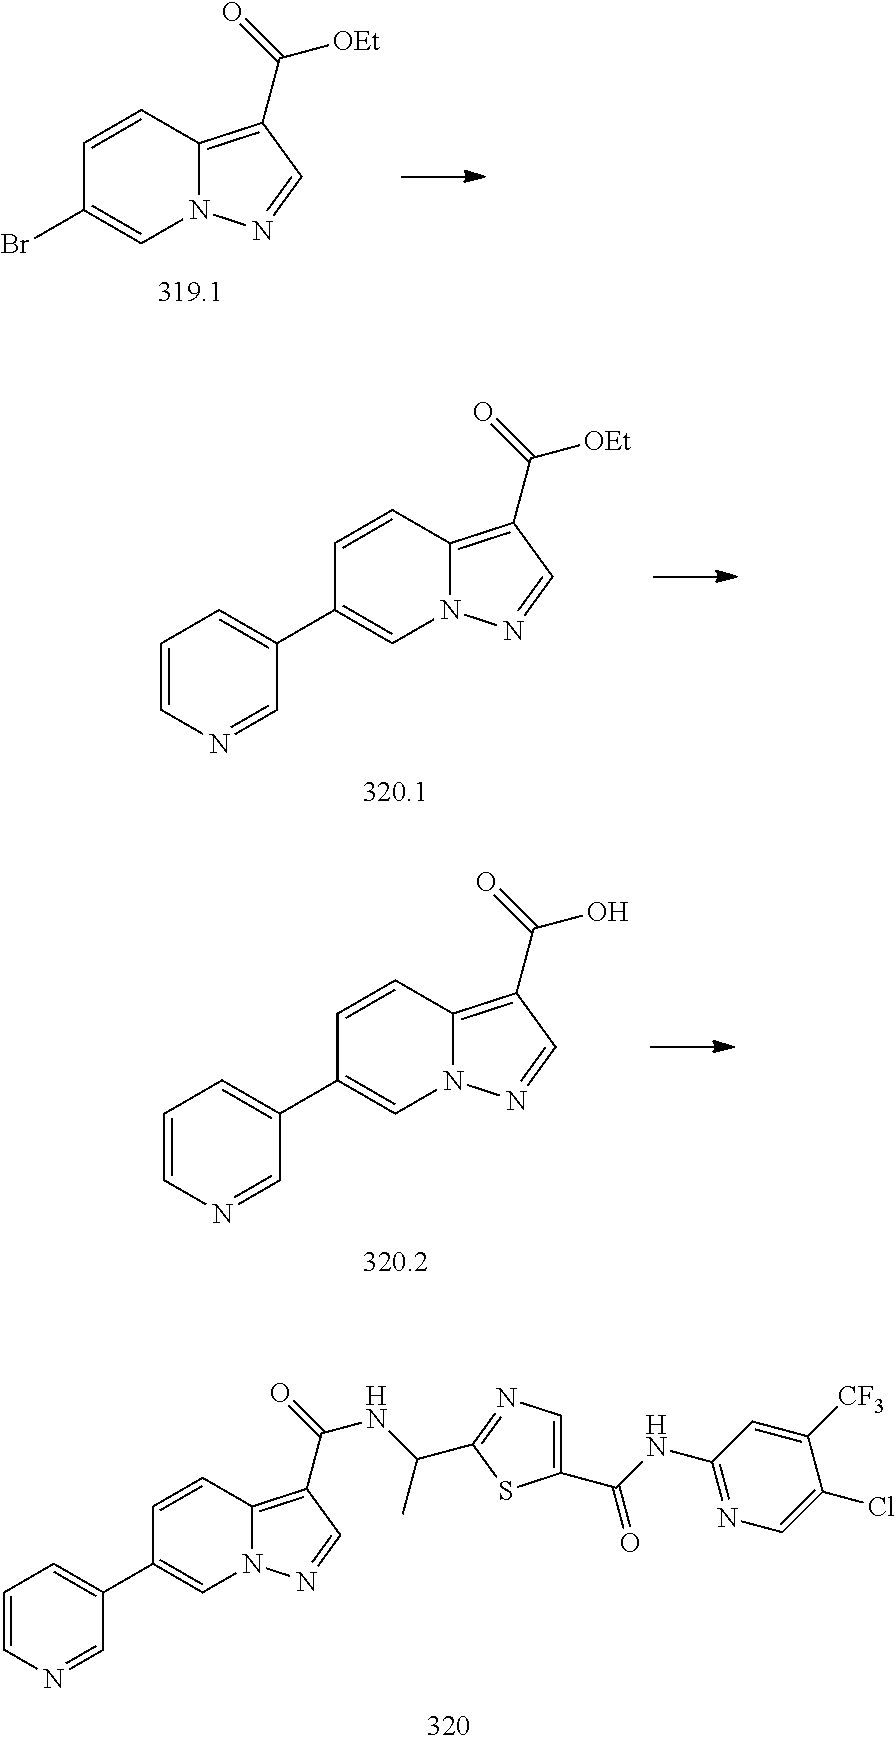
C1=CC2=C(C(=O)[OEt])C=NN2C=C1Br.C1=CC2=C(C(=O)[OEt])C=NN2C=C1C1=CC=CN=C1.C1=CC2=C(C(=O)O)C=NN2C=C1C1=CC=CN=C1.C1=CC2=C(C(=O)NC(C)C3=NC=C(C(NC4=NC=C(Cl)C([CF3])=C4)=O)S3)C=NN2C=C1C1=CC=CN=C1
